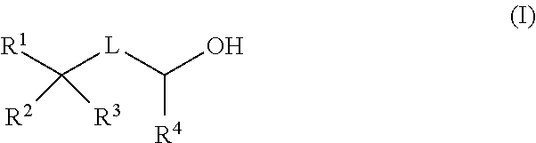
[R1]C([L]C(O)[R4])([R2])[R3]
